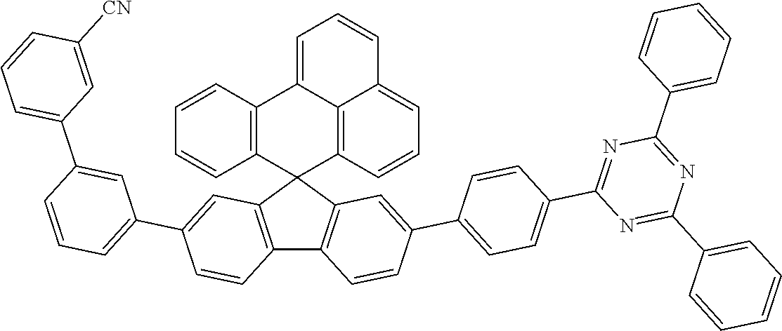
C12=C(C3(C4=C1C=CC(C1=CC=C(C5=NC(C6=CC=CC=C6)=NC(C6=CC=CC=C6)=N5)C=C1)=C4)C1=C4C(=CC=CC4=CC=C1)C1=C3C=CC=C1)C=C(C1=CC=CC(C3=CC=CC([CN])=C3)=C1)C=C2
